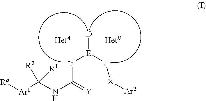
F(C(NC([Ar1][Ra])([R2])[R1])=[Y])[E]([D])[J][X][Ar2]
